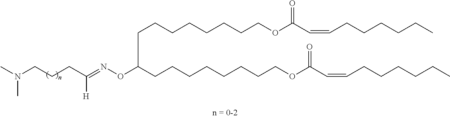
O(C(CCCCCCCCOC(C=CCCCCCC)=O)CCCCCCCCOC(C=CCCCCCC)=O)N=C(CCCN(C)C)[H]
